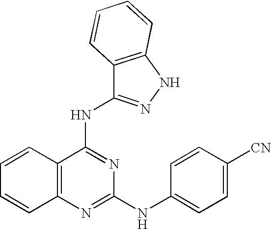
C1=CC2=C(C=C1)N=C(NC1=CC=C([CN])C=C1)N=C2NC1=NNC2=C1C=CC=C2
